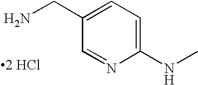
NCC1=CC=C(NC)N=C1.[2 HCl]
